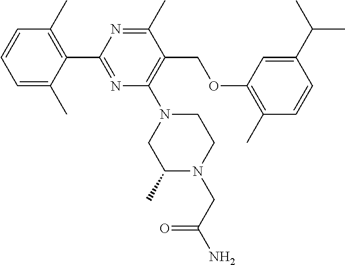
C1(C2=NC(N3CC(C)N(CC(=O)N)CC3)=C(COC3=C(C)C=CC(C(C)C)=C3)C(C)=N2)=C(C)C=CC=C1C
